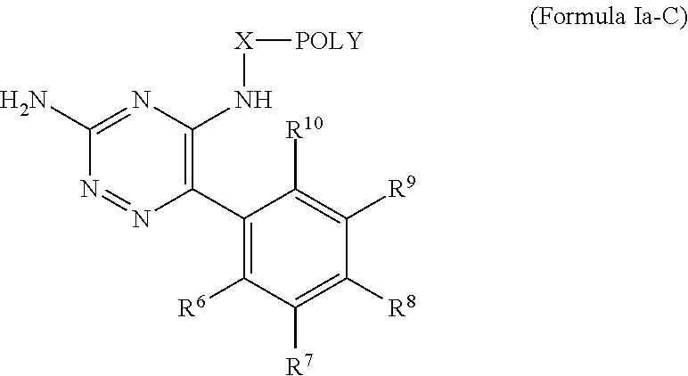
C1(C2=C([R6])C([R7])=C([R8])C([R9])=C2[R10])=C(N[X][POLY])N=C(N)N=N1
